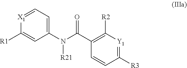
C1=[X1]C([R1])=CC(N(C(C2=C([R2])[Y1]=C([R3])C=C2)=O)[R21])=C1
